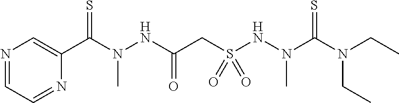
N1=CC=NC(C(N(C)NC(=O)CS(NN(C)C(=S)N(CC)CC)(=O)=O)=S)=C1
